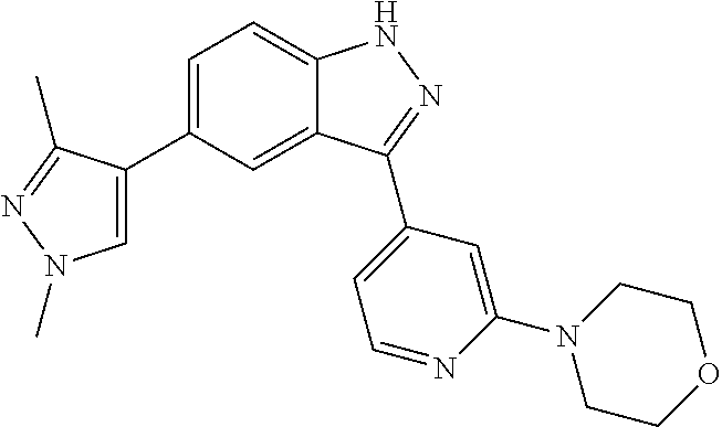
C1=C(C2=CN(C)N=C2C)C=C2C(=C1)NN=C2C1=CC=NC(N2CCOCC2)=C1
